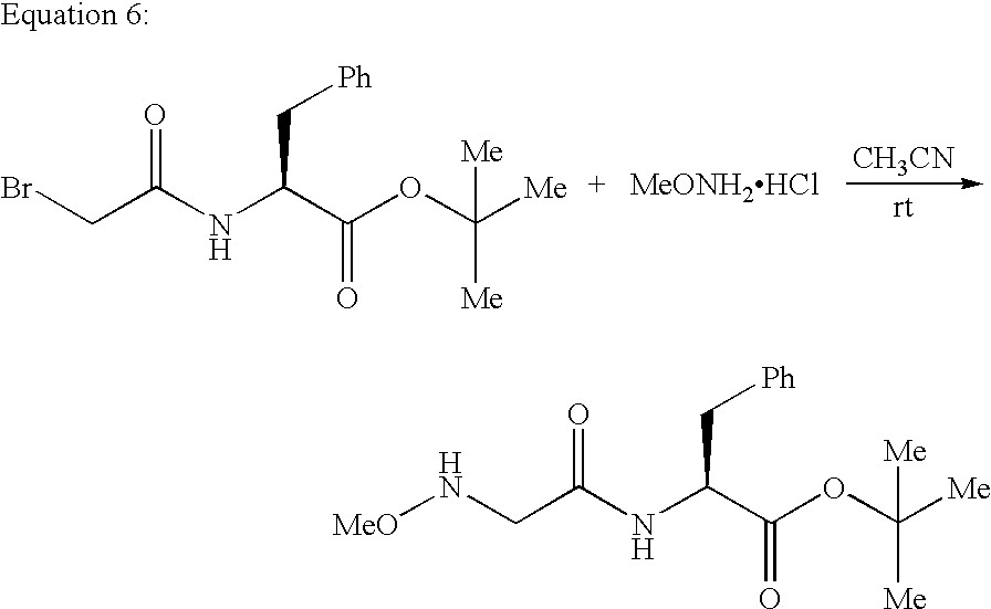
BrCC(NC(C(OC([Me])([Me])[Me])=O)C[Ph])=O.[CH3CN].N(CC(NC(C(OC([Me])([Me])[Me])=O)C[Ph])=O)[MeO]
